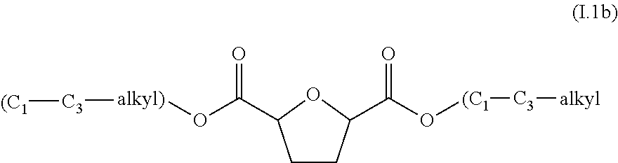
C1CC(C(O[(C1][C3][alkyl])=O)OC1C(O[alkyl)][C3][(C1])=O
